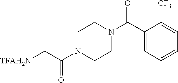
C1N(C(C[TFAH2N])=O)CCN(C(C2=CC=CC=C2[CF3])=O)C1
